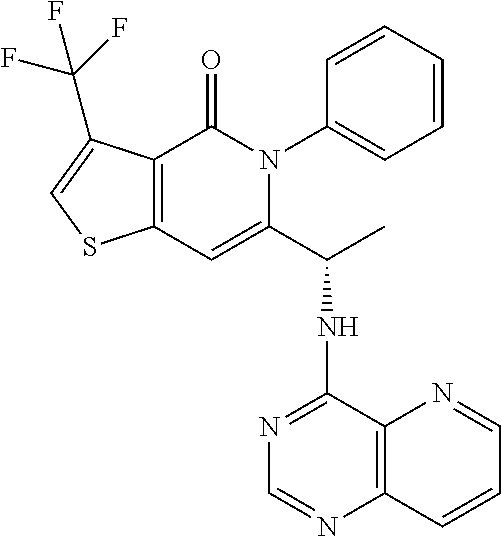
C12=C(C(=O)N(C3=CC=CC=C3)C(C(NC3=NC=NC4=C3N=CC=C4)C)=C1)C(C(F)(F)F)=CS2
